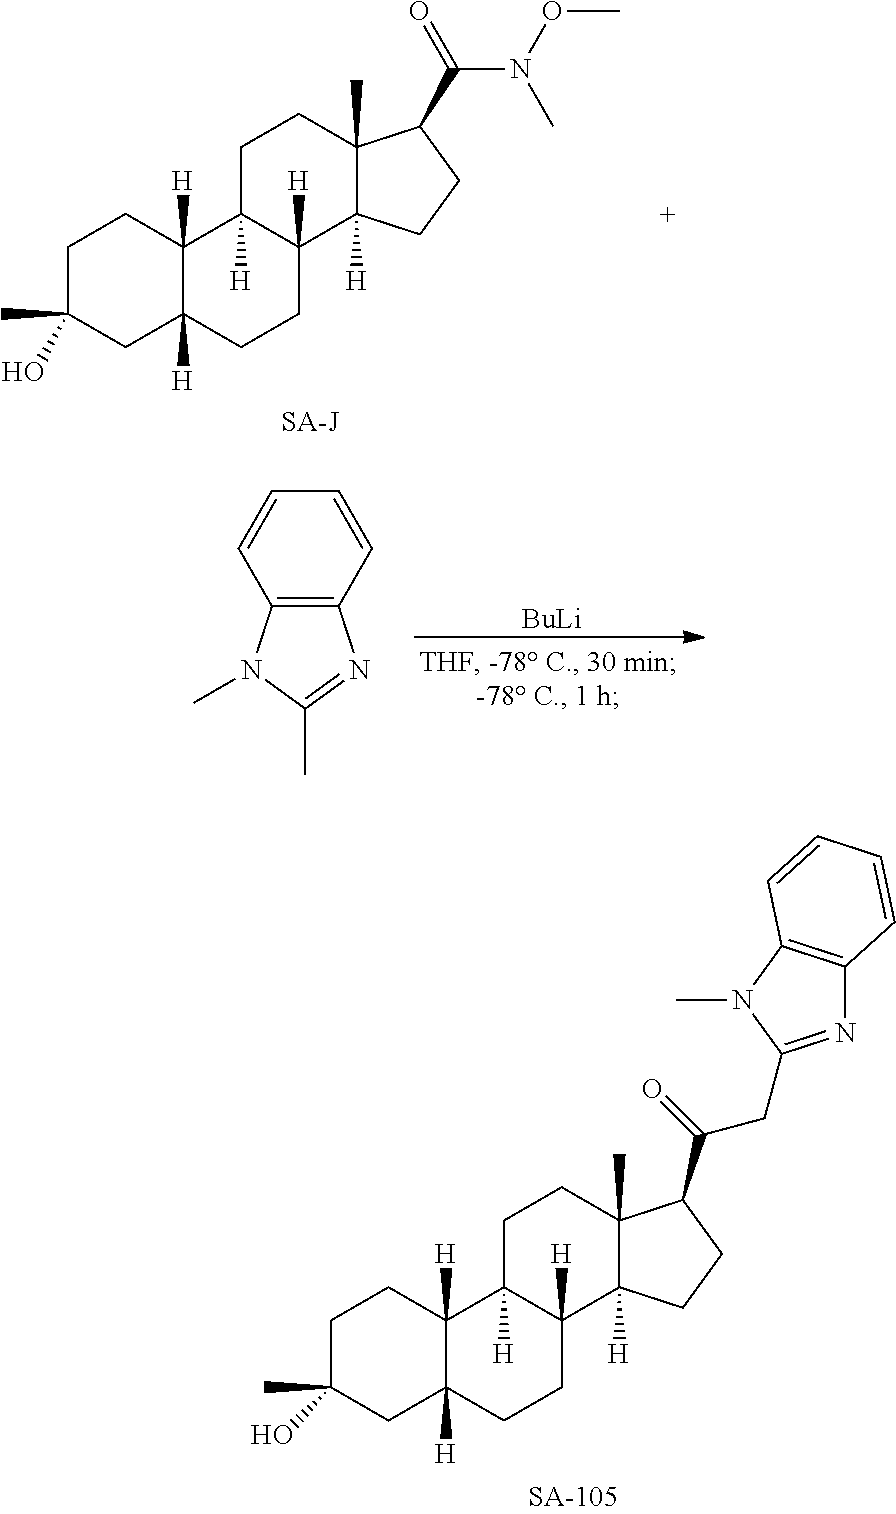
[SA-J].C1C(C)(O)CC2([H])C([H])(C1)C1([H])C([H])(CC2)C2([H])C(C)(CC1)C(C(=O)N(OC)C)CC2.C12=C(C=CC=C1)N=C(C)N2C.[BuLi].C1C(C)(O)CC2([H])C([H])(C1)C1([H])C([H])(CC2)C2([H])C(C)(CC1)C(C(=O)CC1=NC3=C(N1C)C=CC=C3)CC2
